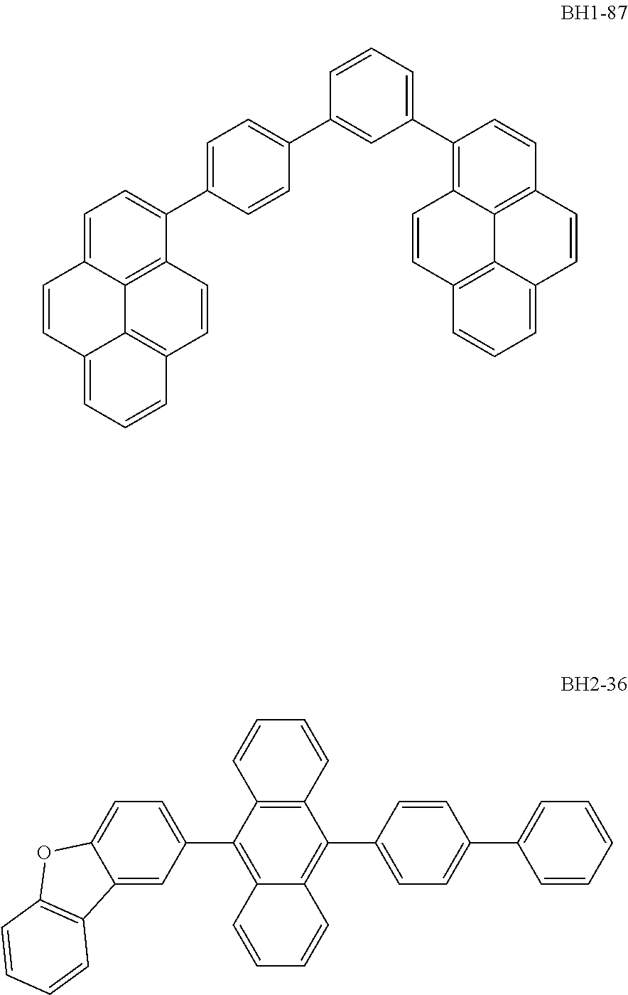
C1=CC2=CC=C(C3=CC=C(C4=CC(C5=C6C=CC7=C8C(=CC=C7)C=CC(=C68)C=C5)=CC=C4)C=C3)C3=C2C2=C(C=C3)C=CC=C12.C1=CC(C2=C3C=CC=CC3=C(C3=CC=C4C(=C3)C3=C(O4)C=CC=C3)C3=C2C=CC=C3)=CC=C1C1=CC=CC=C1
